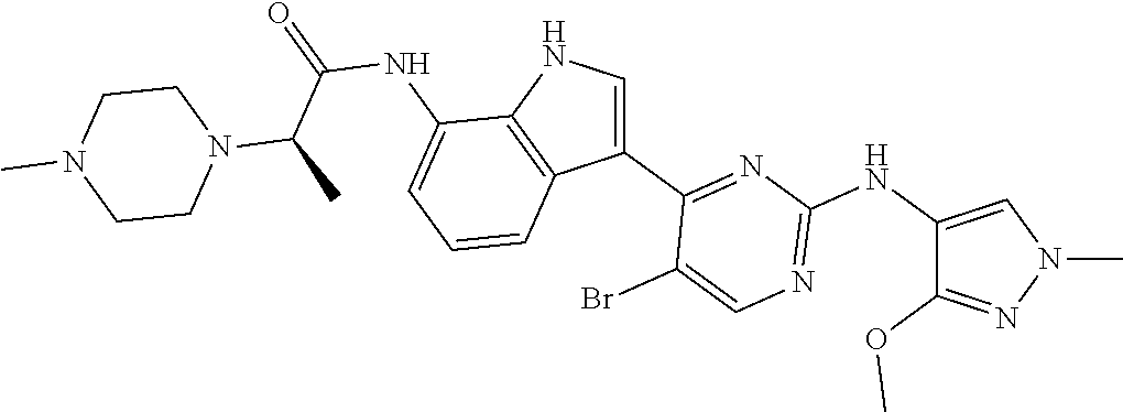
N1=C(NC2=CN(C)N=C2OC)N=C(C2=CNC3=C2C=CC=C3NC(=O)C(C)N2CCN(C)CC2)C(Br)=C1
